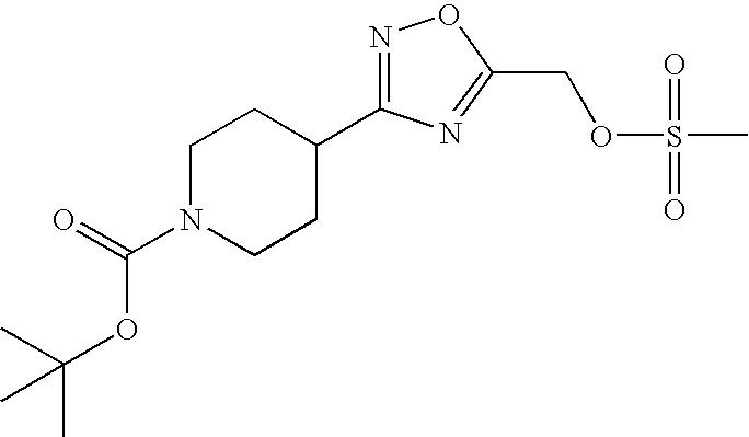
C1N(C(=O)OC(C)(C)C)CCC(C2=NOC(COS(=O)(=O)C)=N2)C1
